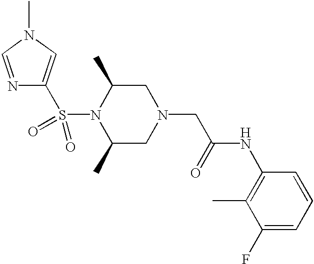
N1(S(=O)(=O)C2=CN(C)C=N2)C(C)CN(CC(=O)NC2=C(C)C(F)=CC=C2)CC1C
